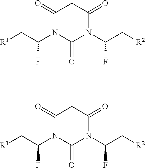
C1(=O)N(C(C[R1])F)C(=O)N(C(C[R2])F)C(=O)C1.C1(=O)N(C(C[R1])F)C(=O)N(C(C[R2])F)C(=O)C1
